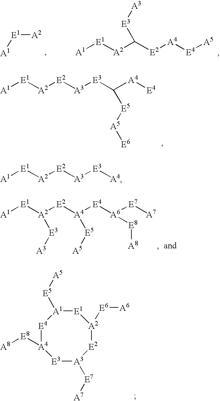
[A1][E1][A2].[A1][E1][A2]C([E2][A4][E4][A5])[E3][A3].[A1][E1][A2][E2][A3][E3]C([A4][E4])[E5][A5][E6].[A1][E1][A2]([E2][A4]([E4][A6]([E7][A7])[E8][A8])[E5][A5])[E3][A3].[E3]1[A3]([E7][A7])[E2][A2]([E6][A6])[E1][A1]([E5][A5])[E4][A4]1[E8][A8].[A1][E1][A2][E2][A3][E3][A4]
